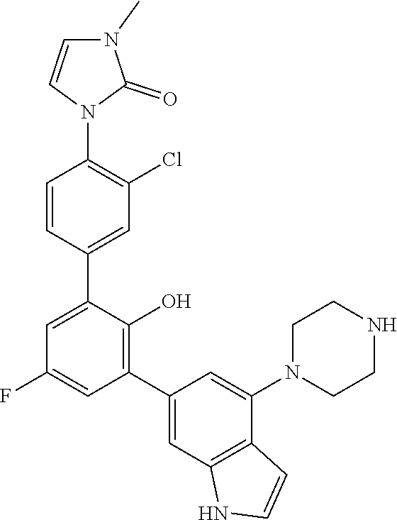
C1=CC(C2=CC(F)=CC(C3=CC4=C(C(N5CCNCC5)=C3)C=CN4)=C2O)=CC(Cl)=C1N1C(=O)N(C)C=C1
